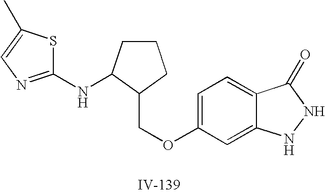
C1=C(OCC2CCCC2NC2=NC=C(C)S2)C=C2C(=C1)C(=O)NN2
